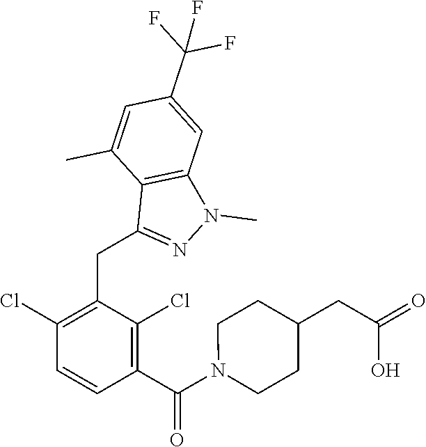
C1(CC2=NN(C)C3=C2C(C)=CC(C(F)(F)F)=C3)=C(Cl)C=CC(C(N2CCC(CC(=O)O)CC2)=O)=C1Cl
